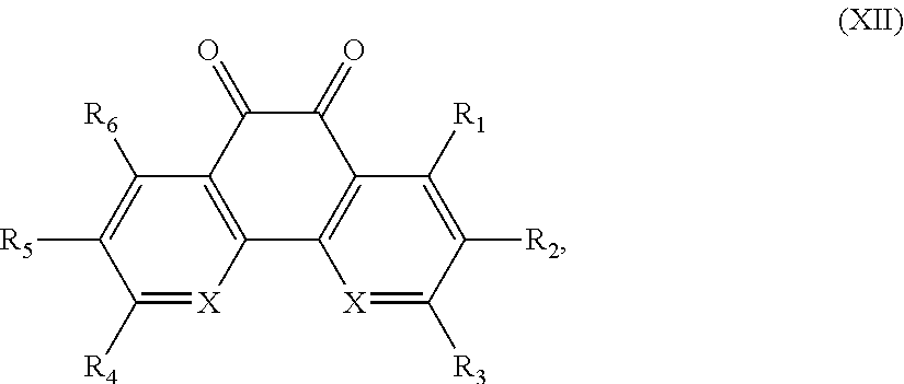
C1(=O)C2=C(C3=C(C1=O)C([R1])=C([R2])C([R3])=[X]3)[X]=C([R4])C([R5])=C2[R6]
